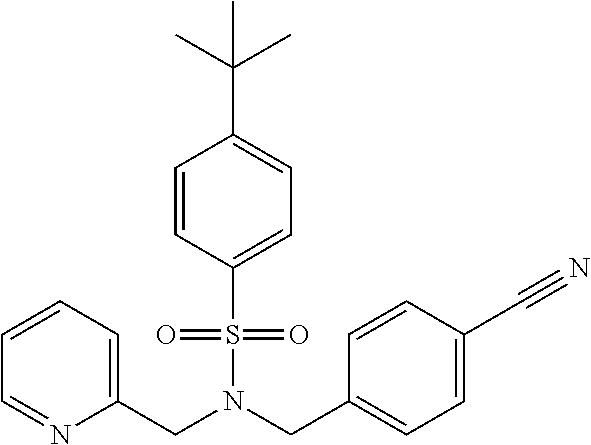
N(S(C1=CC=C(C(C)(C)C)C=C1)(=O)=O)(CC1=CC=C(C#N)C=C1)CC1=CC=CC=N1
